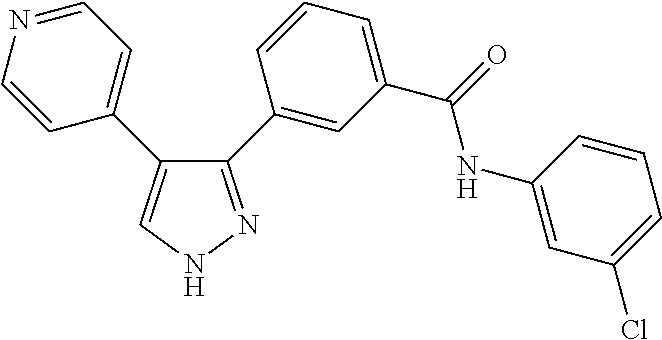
C1=CN=CC=C1C1=CNN=C1C1=CC(C(=O)NC2=CC(Cl)=CC=C2)=CC=C1
